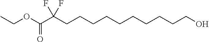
C(OC(=O)C(CCCCCCCCCCO)(F)F)C
